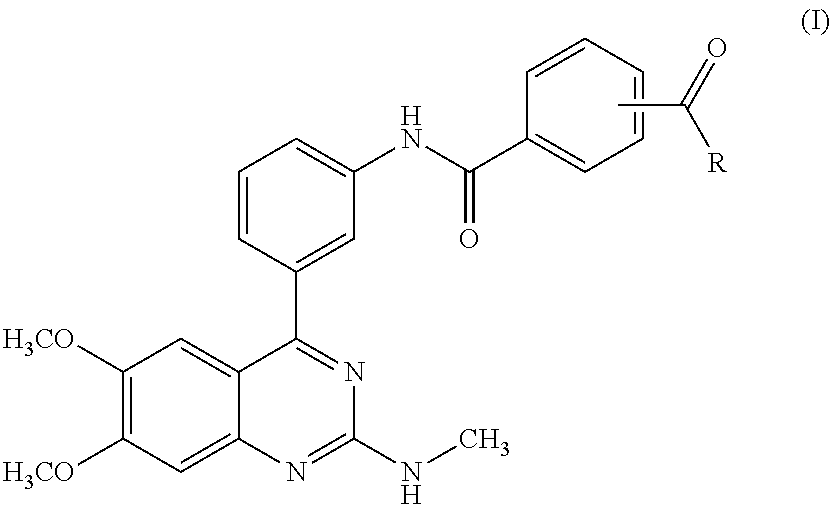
C1([H3CO])=C([H3CO])C=C2C(=C1)C(C1=CC(NC(C3=CC=CC=C3)=O)=CC=C1)=NC(NC)=N2.CC(=O)[R]
